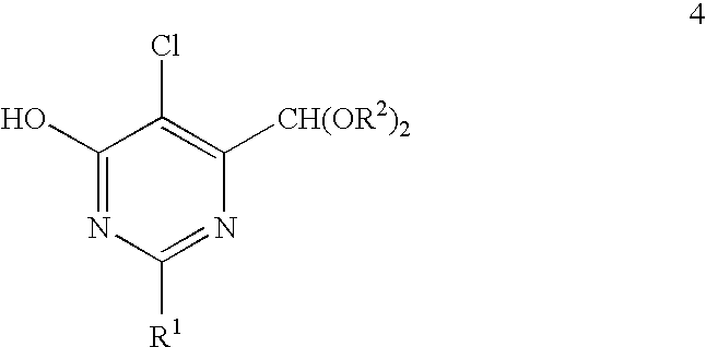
C1(O)=NC([R1])=NC([CH(OR2)2])=C1Cl
